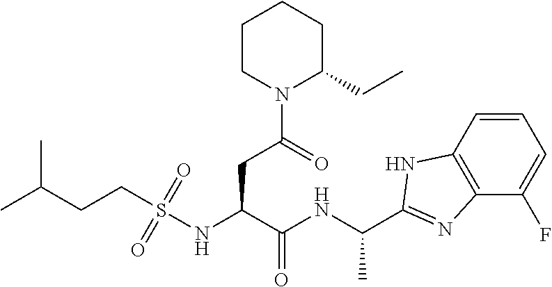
C1=CC2=C(C(F)=C1)N=C(C(NC(C(NS(CCC(C)C)(=O)=O)CC(N1C(CC)CCCC1)=O)=O)C)N2
